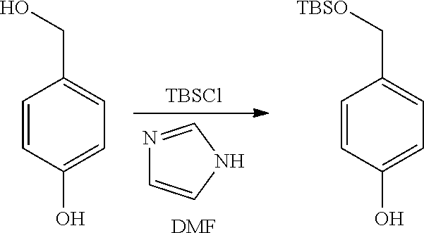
N1=CNC=C1.[DMF].[TBSCl].C1=CC(O)=CC=C1CO.C1=CC(O)=CC=C1C[TBSO]
